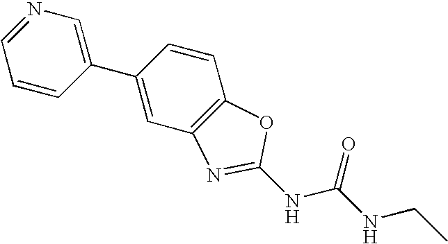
N1=CC=CC(C2=CC3=C(C=C2)OC(NC(NCC)=O)=N3)=C1
